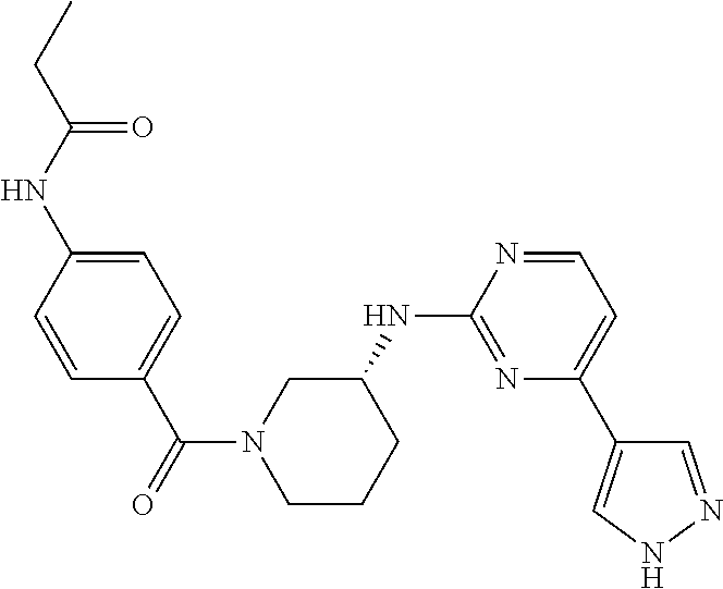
C1=C(NC(CC)=O)C=CC(C(N2CCCC(NC3=NC(C4=CNN=C4)=CC=N3)C2)=O)=C1
